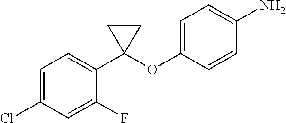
C1(Cl)=CC=C(C2(OC3=CC=C(N)C=C3)CC2)C(F)=C1
